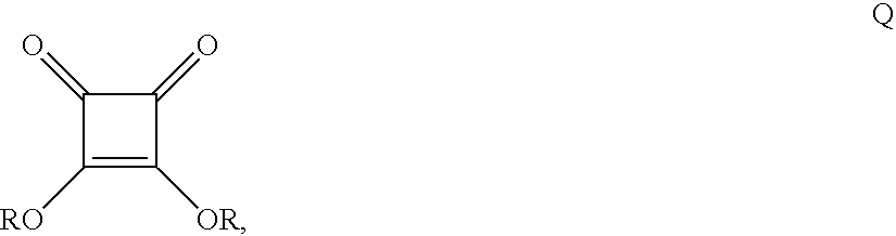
C1([RO])=C([OR])C(=O)C1=O
